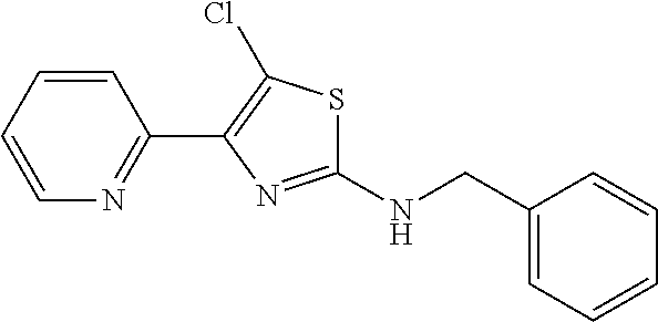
C1(NCC2=CC=CC=C2)=NC(C2=NC=CC=C2)=C(Cl)S1
